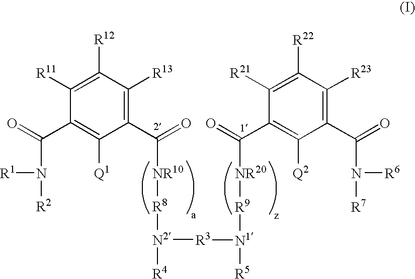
C1([R12])=C([R11])C(C(=O)N([R1])[R2])=C([Q1])C(C(=O)[NR10][R8][N2]([R4])[R3][N1]([R9][NR20]C(C2=C([Q2])C(C(=O)N([R6])[R7])=C([R23])C([R22])=C2[R21])=O)[R5])=C1[R13]
